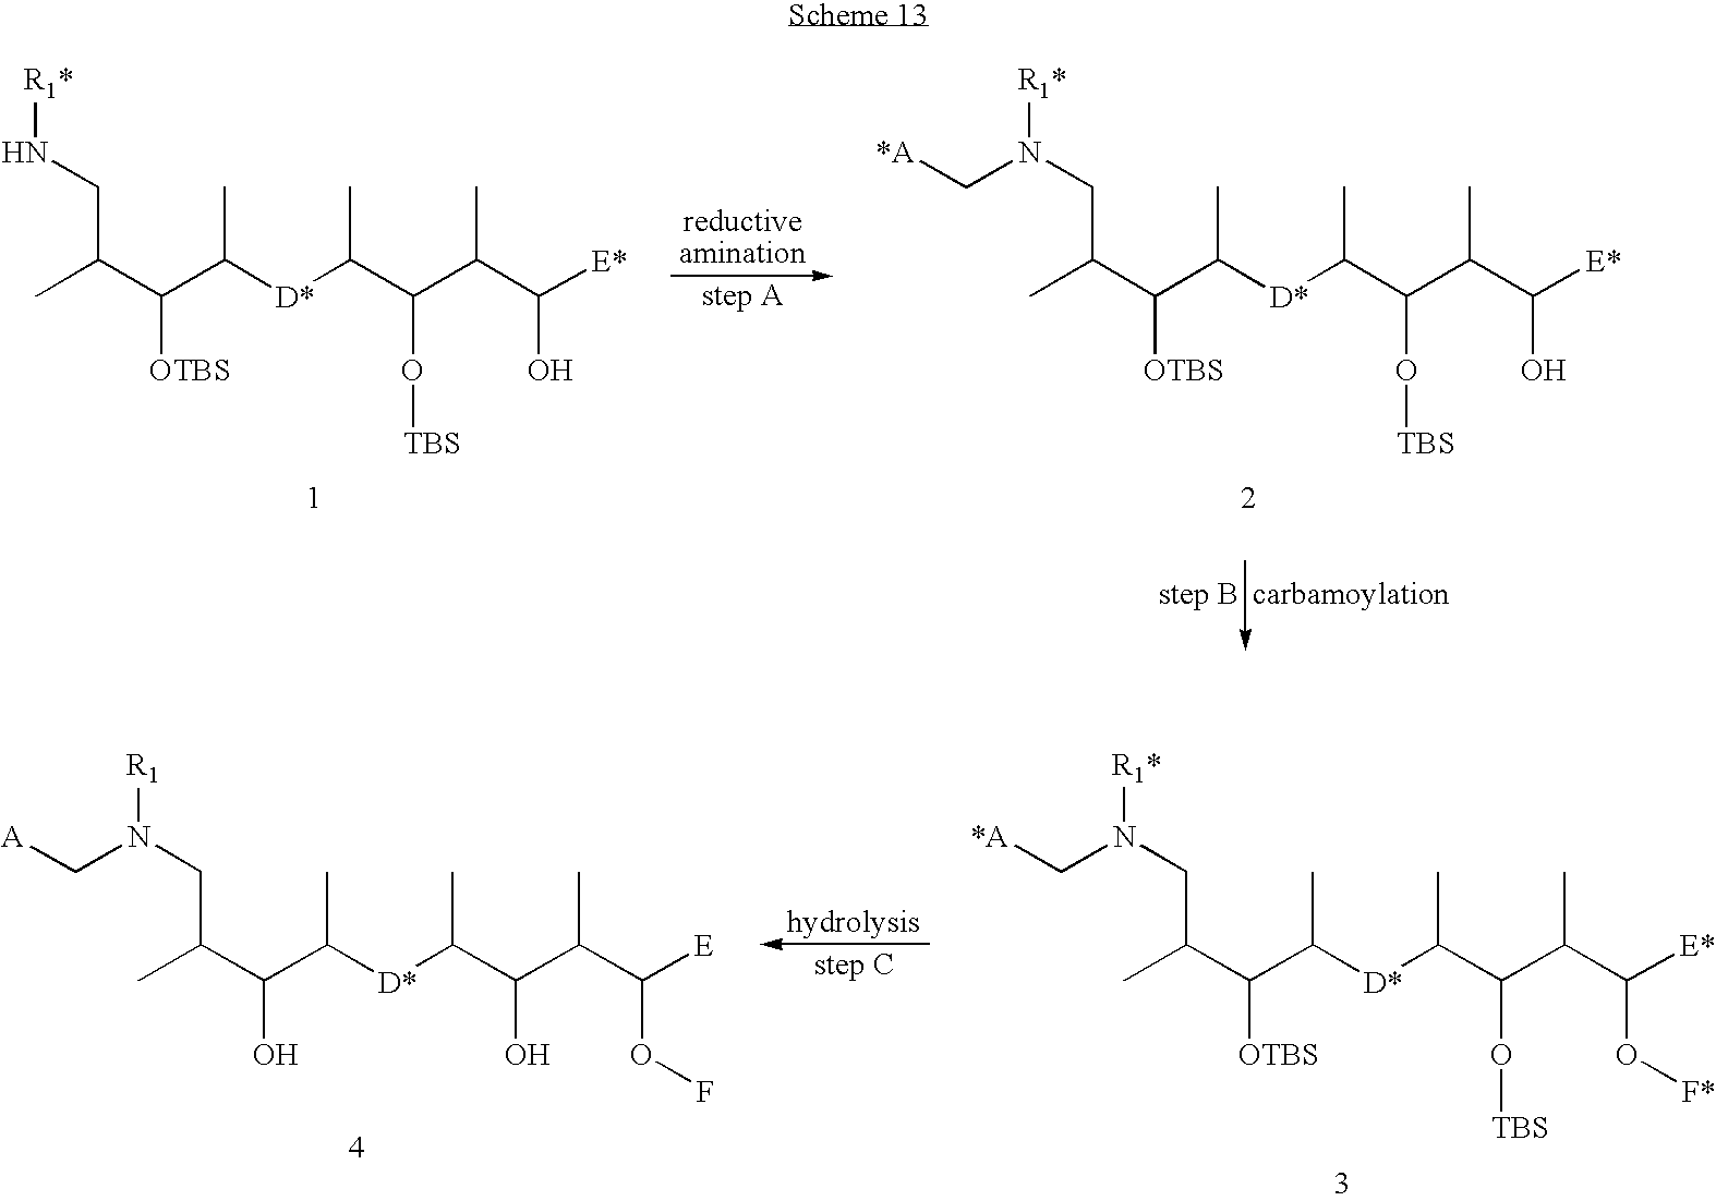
CC(C(C([D*]C(C(C(C([E*])O)C)O[TBS])C)C)[OTBS])CN[R1*].CC(C(C([D*]C(C(C(C([E*])O)C)O[TBS])C)C)[OTBS])CN([R1*])C[*A].CC(C(C([D*]C(C(C(C([E*])O[F*])C)O[TBS])C)C)[OTBS])CN([R1*])C[*A].CC(C(C([D*]C(C(C(C([E])OF)C)O)C)C)O)CN([R1])C[A]
